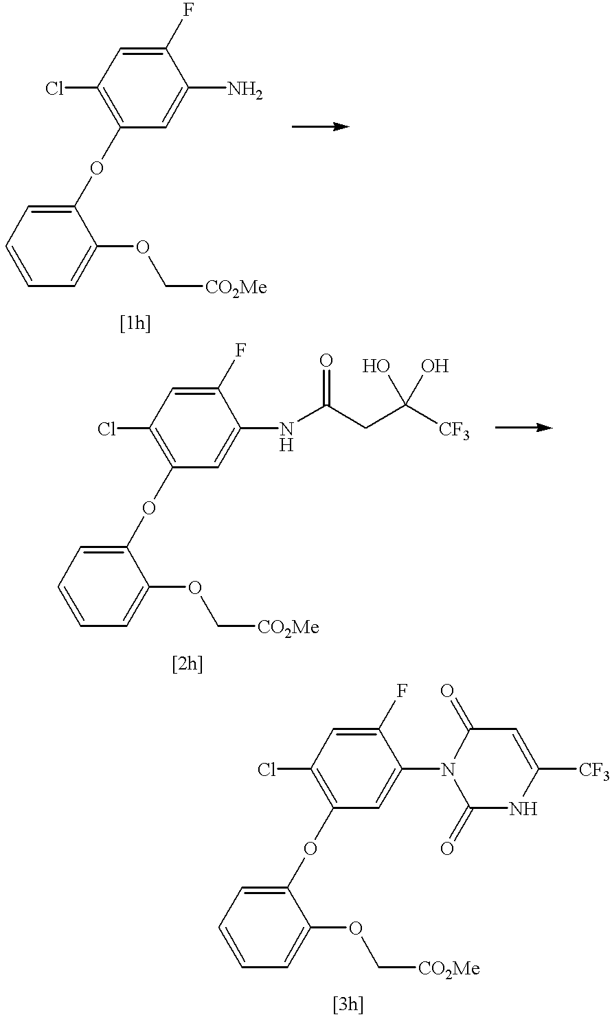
ClC1=C(OC2=CC=CC=C2OC[CO2Me])C=C(N)C(F)=C1.ClC1=C(OC2=CC=CC=C2OC[CO2Me])C=C(NC(CC([CF3])(O)O)=O)C(F)=C1.ClC1=C(OC2=CC=CC=C2OC[CO2Me])C=C(N2C(=O)NC([CF3])=CC2=O)C(F)=C1
